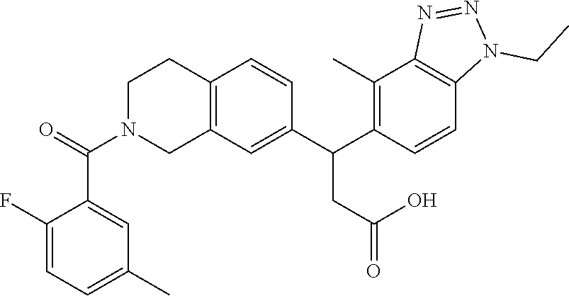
C12=C(C=C(C(C3=C(C)C4=C(C=C3)N(CC)N=N4)CC(=O)O)C=C1)CN(C(C1=CC(C)=CC=C1F)=O)CC2
